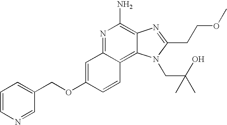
N1=C2C(=C3C(=C1N)N=C(CCOC)N3CC(C)(O)C)C=CC(OCC1=CC=CN=C1)=C2
